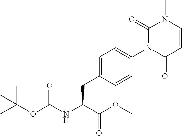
C1=CC(=O)N(C2=CC=C(CC(C(=O)OC)NC(=O)OC(C)(C)C)C=C2)C(=O)N1C
